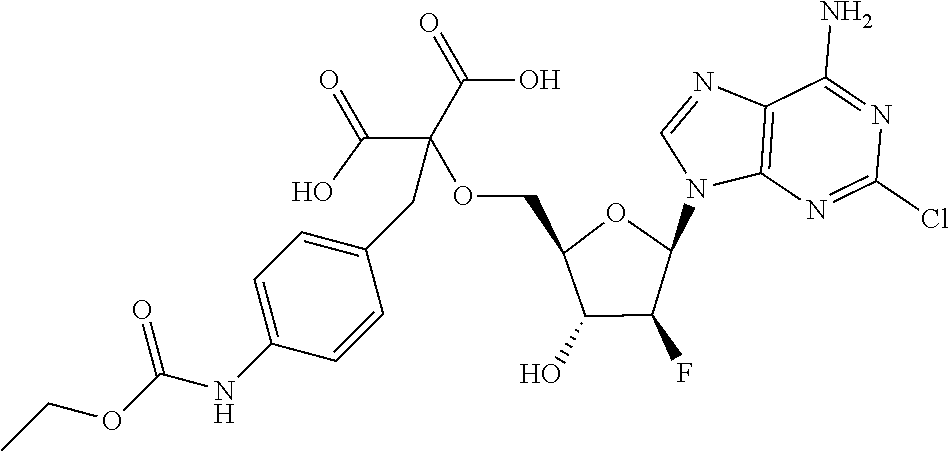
C12=C(N=C(Cl)N=C1N)N(C1OC(COC(C(=O)O)(C(=O)O)CC3=CC=C(NC(OCC)=O)C=C3)C(O)C1F)C=N2
